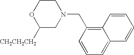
C1COC([CH2CH2CH2])CN1CC1=C2C(=CC=C1)C=CC=C2
